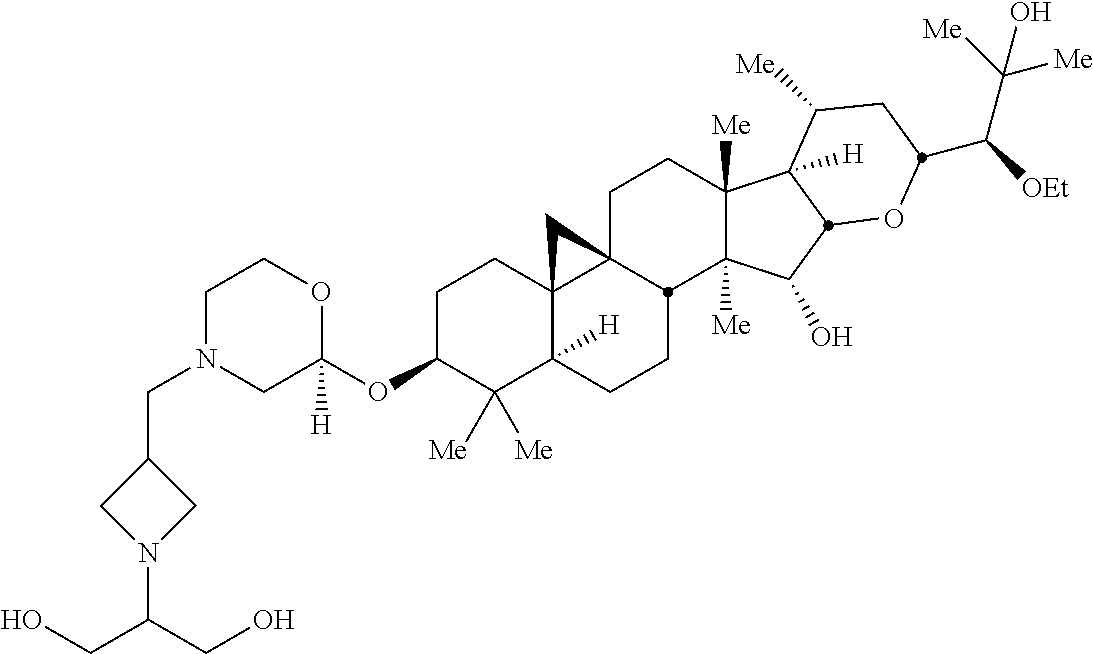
C1N(CC2CN(C(CO)CO)C2)CC(OC2C([Me])([Me])C3([H])C4(CC2)C2(CCC5([Me])C([Me])(C(O)C6C5([H])C([Me])CC(C([OEt])C([Me])([Me])O)O6)C2CC3)C4)([H])OC1
